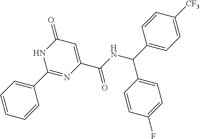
C1=CC=C(C2=NC(C(NC(C3=CC=C([CF3])C=C3)C3=CC=C(F)C=C3)=O)=CC(=O)N2)C=C1
